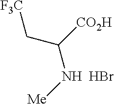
C(N[Me])(C[F3C])[CO2H].Br
